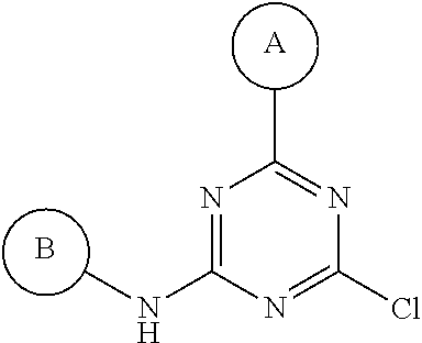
N1=C(NC)N=C(Cl)N=C1C.[A].B
